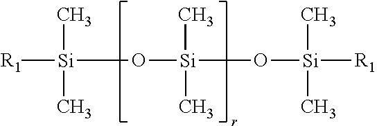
[R1][Si](O[Si](C)(C)O[Si]([R1])(C)C)(C)C
